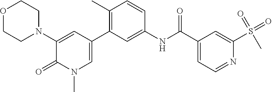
O1CCN(C2=CC(C3=C(C)C=CC(NC(C4=CC=NC(S(C)(=O)=O)=C4)=O)=C3)=CN(C)C2=O)CC1
